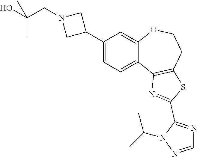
C1=C(C2CN(CC(O)(C)C)C2)C=C2C(=C1)C1=C(CCO2)SC(C2=NC=NN2C(C)C)=N1
